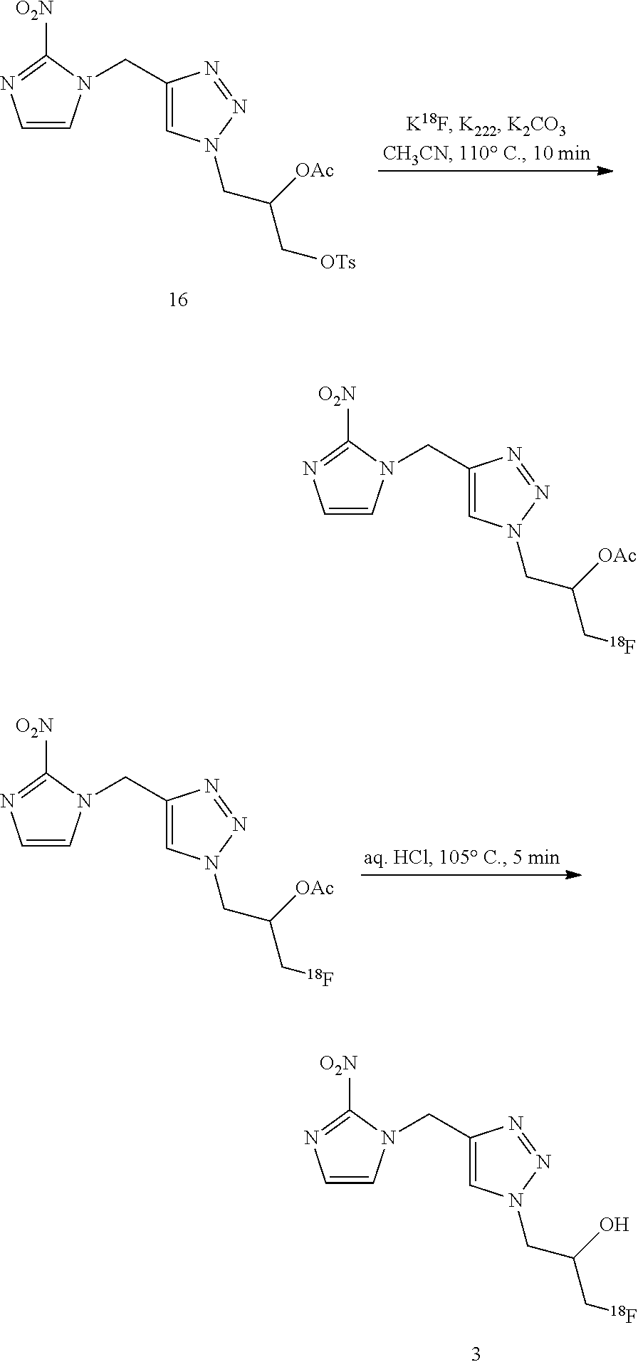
C1=CN(CC2=CN(CC([OAc])C[OTs])N=N2)C([O2N])=N1.C1=CN(CC2=CN(CC([OAc])C[18F])N=N2)C([O2N])=N1.C1=CN(CC2=CN(CC([OAc])C[18F])N=N2)C([O2N])=N1.C1=CN(CC2=CN(CC(O)C[18F])N=N2)C([O2N])=N1
